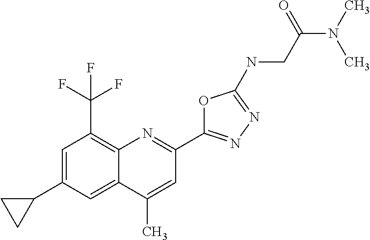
C1(C)=CC(C2=NN=C(NCC(=O)N(C)C)O2)=NC2=C(C(F)(F)F)C=C(C3CC3)C=C12
